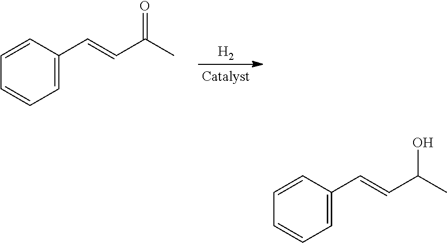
[H2].C(=CC(C)=O)C1=CC=CC=C1.C(=CC(C)O)C1=CC=CC=C1
